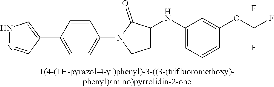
N1N=CC(C2=CC=C(N3C(=O)C(NC4=CC=CC(OC(F)(F)F)=C4)CC3)C=C2)=C1
